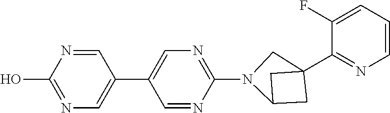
C1C2N(C3=NC=C(C4=CN=C(O)N=C4)C=N3)CC1(C1=NC=CC=C1F)C2
